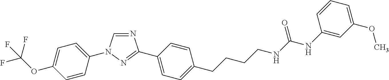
C1=C(OC(F)(F)F)C=CC(N2C=NC(C3=CC=C(CCCCNC(NC4=CC(OC)=CC=C4)=O)C=C3)=N2)=C1
